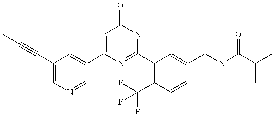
C1(C2=CC(C#CC)=CN=C2)=CC(=O)NC(C2=C(C(F)(F)F)C=CC(CNC(C(C)C)=O)=C2)=N1
